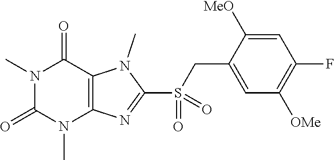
N1(C)C(=O)N(C)C2=C(C1=O)N(C)C(S(=O)(CC1=CC([OMe])=C(F)C=C1[MeO])=O)=N2
